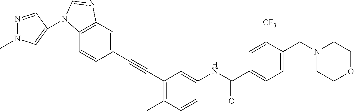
C1(C#CC2=C(C)C=CC(NC(C3=CC=C(CN4CCOCC4)C([CF3])=C3)=O)=C2)=CC2=C(C=C1)N(C1=CN(C)N=C1)C=N2
